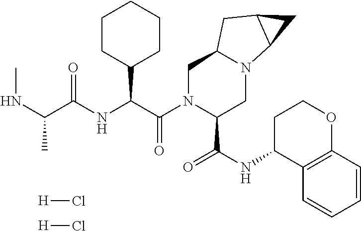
N(C(C)C(NC(C(N1C(C(NC2C3=C(OCC2)C=CC=C3)=O)CN2C(C1)CC1C2C1)=O)C1CCCCC1)=O)C.[H]Cl.[H]Cl
